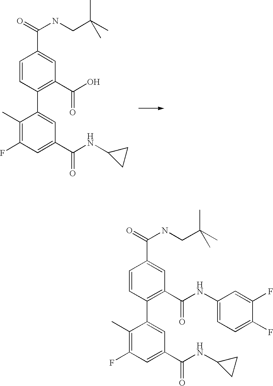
C1(C)=C(F)C=C(C(=O)NC2CC2)C=C1C1=C(C(O)=O)C=C(C(=O)NCC(C)(C)C)C=C1.C1(C)=C(F)C=C(C(=O)NC2CC2)C=C1C1=C(C(NC2=CC=C(F)C(F)=C2)=O)C=C(C(=O)NCC(C)(C)C)C=C1
